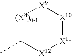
[(X8)0-1]1C(C)[X12][X11][X10][X9]1
